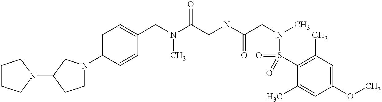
C1(CN(C(CNC(CN(C)S(C2=C(C)C=C(OC)C=C2C)(=O)=O)=O)=O)C)=CC=C(N2CCC(N3CCCC3)C2)C=C1
